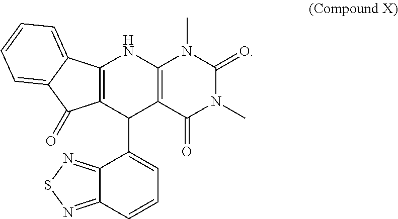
C12=C(C(C3=CC=CC4=NSN=C43)C3=C(N1)N(C)C(=O)N(C)C3=O)C(=O)C1=CC=CC=C21
